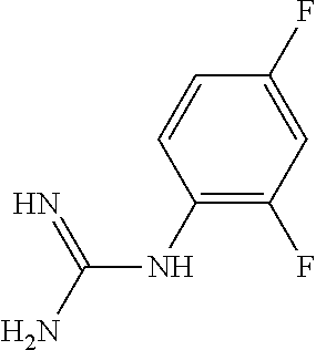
C(NC1=C(F)C=C(F)C=C1)(N)=N
